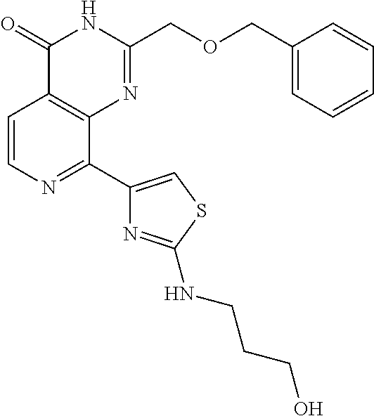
C1=CN=C(C2=CSC(NCCCO)=N2)C2=C1C(=O)NC(COCC1=CC=CC=C1)=N2
